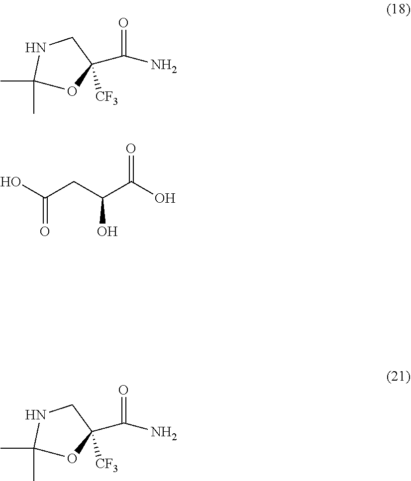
OC(CC(C(O)=O)O)=O.N1C(C)(C)OC(C(N)=O)([CF3])C1.N1C(C)(C)OC(C(N)=O)([CF3])C1
